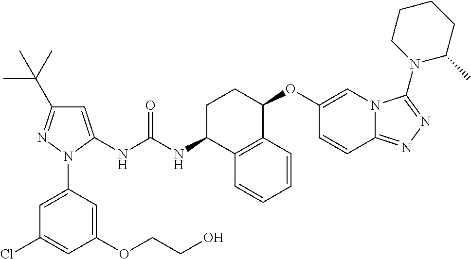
C1=C(NC(NC2C3=C(C(OC4=CN5C(=NN=C5N5C(C)CCCC5)C=C4)CC2)C=CC=C3)=O)N(C2=CC(Cl)=CC(OCCO)=C2)N=C1C(C)(C)C
